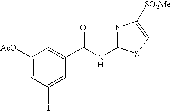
C1([AcO])=CC(I)=CC(C(NC2=NC([SO2Me])=CS2)=O)=C1
